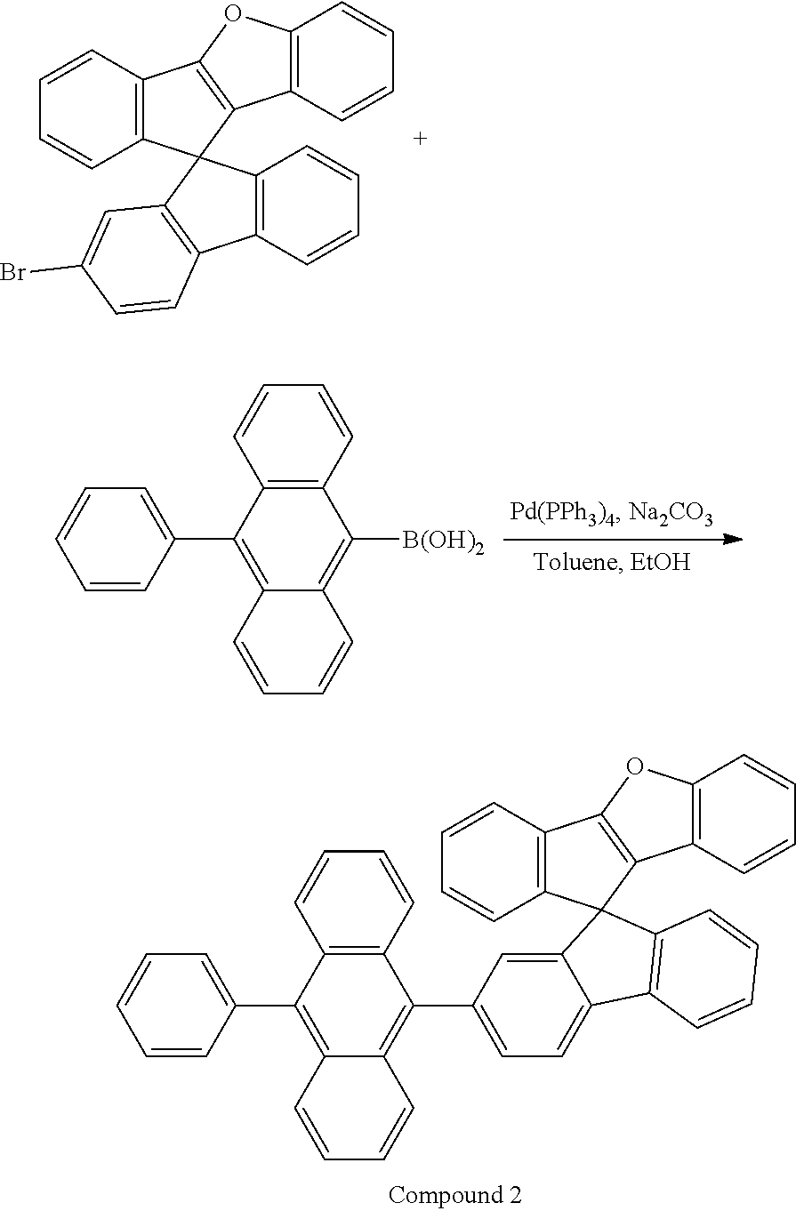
C1=CC2=C(C=C1)C1(C3=C2OC2=C3C=CC=C2)C2=C(C3=C1C=CC=C3)C=CC(Br)=C2.C1=CC2=C(C=C1)C(C1=CC=CC=C1)=C1C(=C2[B(OH)2])C=CC=C1.C1=CC2=C(C=C1)C1(C3=C2OC2=C3C=CC=C2)C2=CC(C3=C4C(=C(C5=CC=CC=C5)C5=C3C=CC=C5)C=CC=C4)=CC=C2C2=C1C=CC=C2
